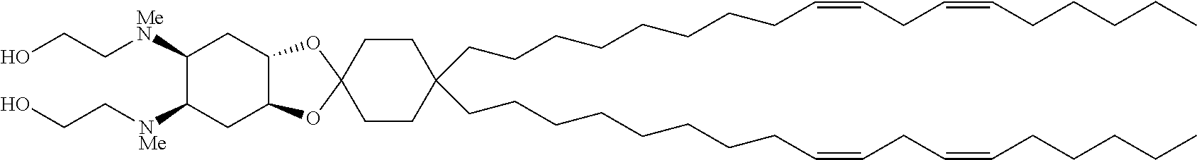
C(CCCCCCCC=CCC=CCCCCC)C1(CCCCCCCCC=CCC=CCCCCC)CCC2(OC3C(O2)CC([MeN]CCO)C([NMe]CCO)C3)CC1
